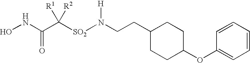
N(CCC1CCC(OC2=CC=CC=C2)CC1)([SO2]C(C(NO)=O)([R1])[R2])[H]
